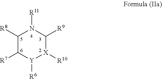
C1([R8])C([R7])[Y]([R6])[X]([R10])C([R9])N1[R11]
